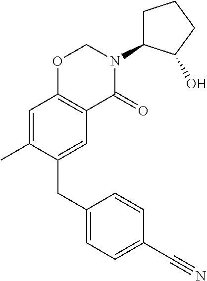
C1(CC2=CC3=C(C=C2C)OCN(C2CCCC2O)C3=O)=CC=C(C#N)C=C1
